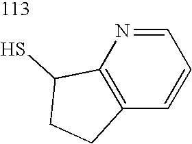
C1=NC2=C(C=C1)CCC2S
